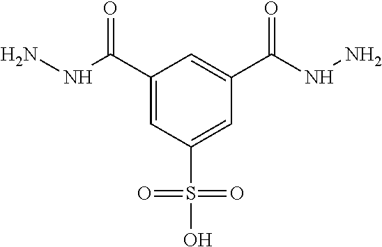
C1(C(NN)=O)=CC(S(=O)(=O)O)=CC(C(NN)=O)=C1
